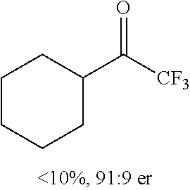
C1CCCC(C([CF3])=O)C1
